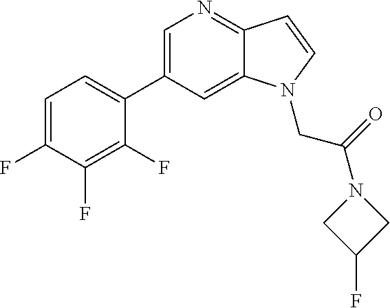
C1=C(C2=CC=C(F)C(F)=C2F)C=C2C(=N1)C=CN2CC(N1CC(F)C1)=O
